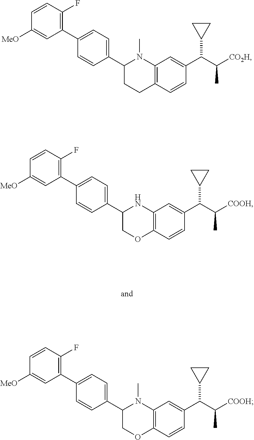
[MeO]C1=CC(C2=CC=C(C3CCC4=C(C=C(C(C([CO2H])C)C5CC5)C=C4)N3C)C=C2)=C(F)C=C1.[MeO]C1=CC(C2=CC=C(C3COC4=C(C=C(C(C([COOH])C)C5CC5)C=C4)N3)C=C2)=C(F)C=C1.[MeO]C1=CC(C2=CC=C(C3COC4=C(C=C(C(C([COOH])C)C5CC5)C=C4)N3C)C=C2)=C(F)C=C1
